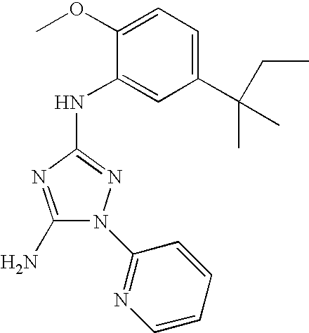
C1(N)=NC(NC2=CC(C(C)(C)CC)=CC=C2OC)=NN1C1=NC=CC=C1
